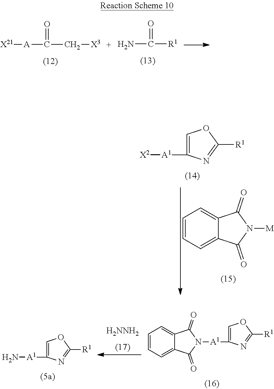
[X21][A]C(C[X3])=O.NC([R1])=O.C1=CC=C2C(=C1)C(=O)N([M])C2=O.C1=C([A1][X2])N=C([R1])O1.[H2NNH2].C1=CC=C2C(=C1)C(=O)N([A1]C1=COC([R1])=N1)C2=O.C1=C([A1]N)N=C([R1])O1
